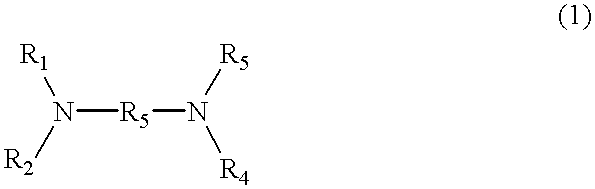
[R5](N([R5])[R4])N([R1])[R2]
